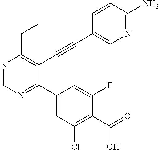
N1=CN=C(C2=CC(Cl)=C(C(=O)O)C(F)=C2)C(C#CC2=CN=C(N)C=C2)=C1CC
